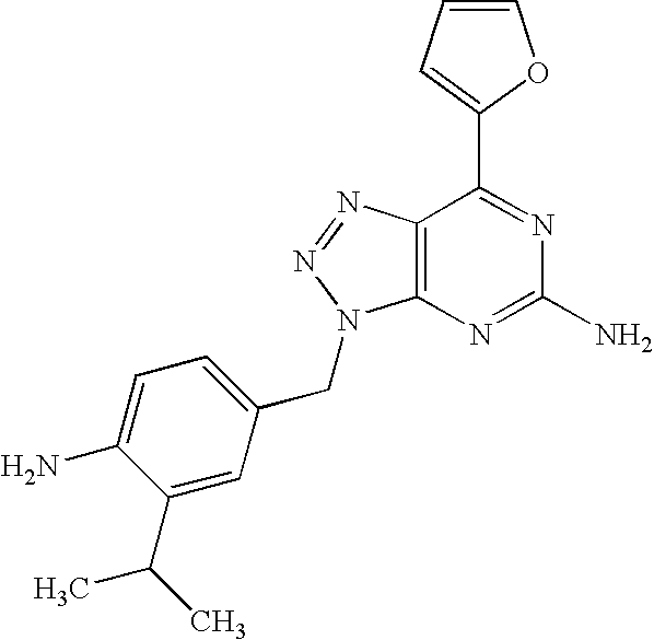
C1=CC=C(C2=NC(N)=NC3=C2N=NN3CC2=CC=C(N)C(C(C)C)=C2)O1
